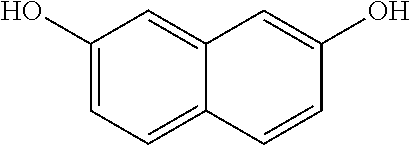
C1(O)=CC=C2C(=C1)C=C(O)C=C2
